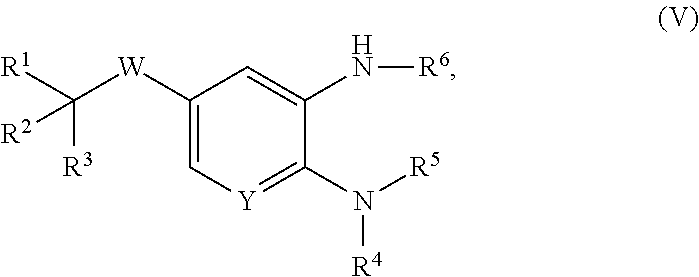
C1([W]C([R1])([R3])[R2])=C[Y]=C(N([R5])[R4])C(N[R6])=C1
